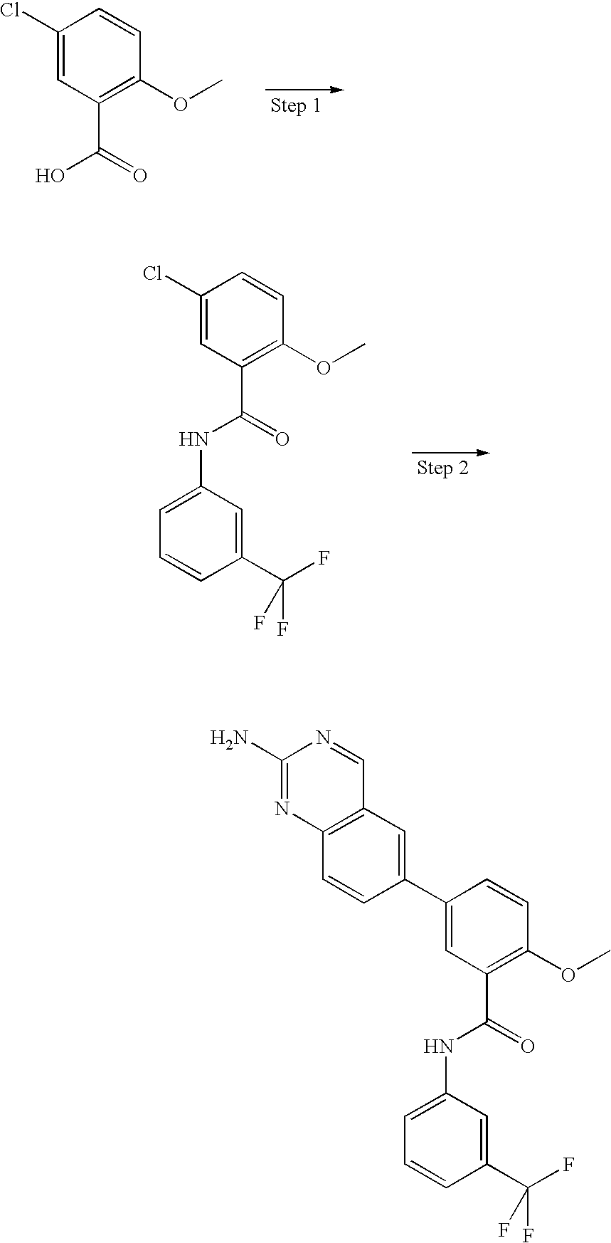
C1(Cl)=CC(C(O)=O)=C(OC)C=C1.C1(Cl)=CC(C(NC2=CC=CC(C(F)(F)F)=C2)=O)=C(OC)C=C1.C1(C2=CC3=C(C=C2)N=C(N)N=C3)=CC(C(NC2=CC=CC(C(F)(F)F)=C2)=O)=C(OC)C=C1
